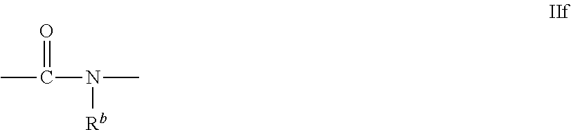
CC(=O)N([Rb])C
